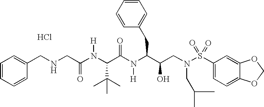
C1=C(CNCC(N([H])C(C(=O)N([H])C(CC2=CC=CC=C2)C(O)CN(S(=O)(=O)C2=CC=C3C(=C2)OCO3)CC(C)C)C(C)(C)C)=O)C=CC=C1.Cl
